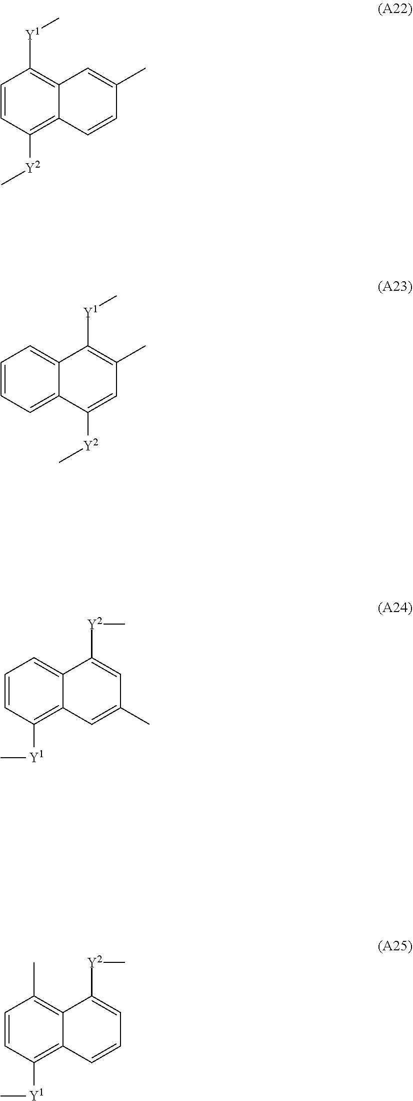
C1=CC([Y2]C)=C2C(=C1[Y1]C)C=C(C)C=C2.C1=CC=C2C(=C1)C([Y1]C)=C(C)C=C2[Y2]C.C1=CC([Y1]C)=C2C(=C1)C([Y2]C)=CC(C)=C2.C1=CC([Y1]C)=C2C(=C1C)C([Y2]C)=CC=C2
